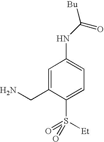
C1=C(CN)C(S([Et])(=O)=O)=CC=C1NC([Bu])=O
